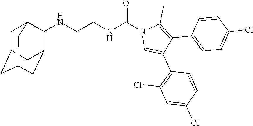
N(CCNC(N1C=C(C2=C(Cl)C=C(Cl)C=C2)C(C2=CC=C(Cl)C=C2)=C1C)=O)C1C2CC3CC(CC1C3)C2
